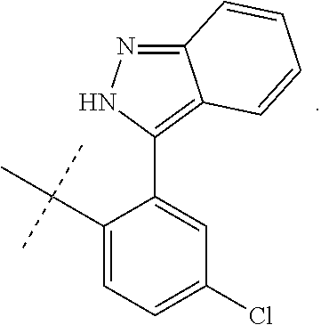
C1(C(C)(C)C)=CC=C(Cl)C=C1C1=C2C(=NN1)C=CC=C2
